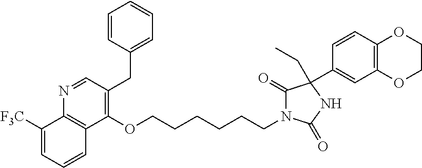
C1=CC(CC2=C(OCCCCCCN3C(=O)C(C4=CC5=C(C=C4)OCCO5)(CC)NC3=O)C3=C(N=C2)C([F3C])=CC=C3)=CC=C1
